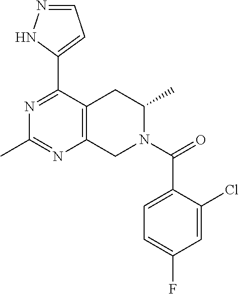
C1(C2=CC=NN2)=NC(C)=NC2=C1CC(C)N(C(=O)C1=CC=C(F)C=C1Cl)C2
